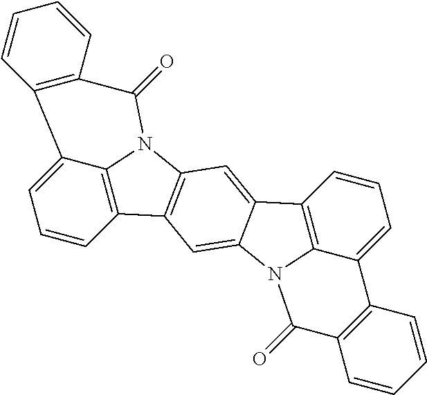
C1=CC2=C3C(=C1)C1=C(C(=O)N3C3=C2C=C2C(=C3)C3=C4N2C(=O)C2=C(C4=CC=C3)C=CC=C2)C=CC=C1
